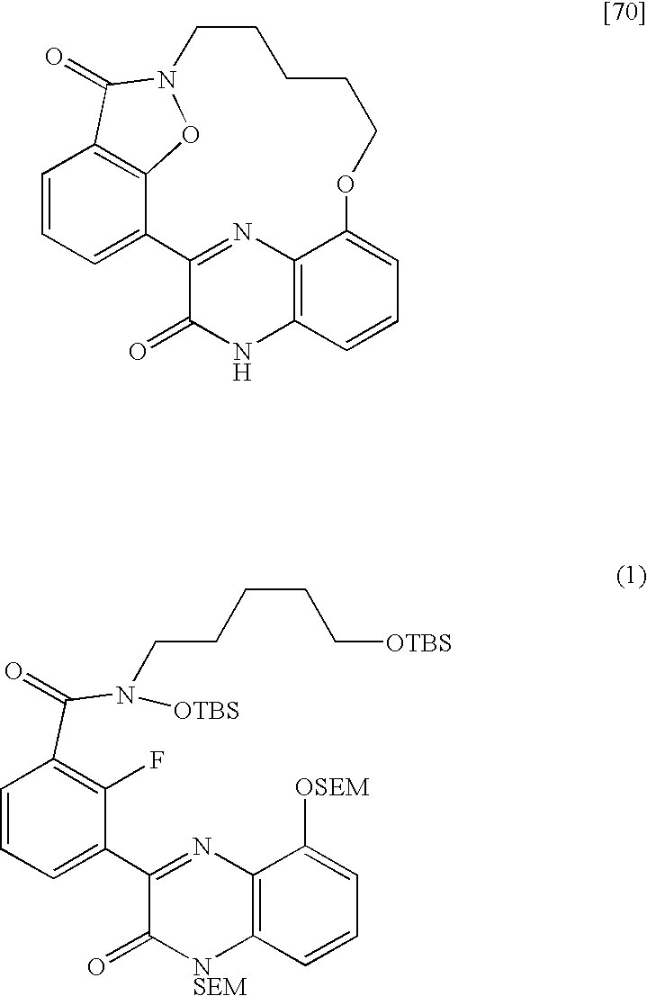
C1=CC=C2C3=C1C(=O)N(O3)CCCCCOC1=CC=CC3=C1N=C2C(=O)N3.C1=CC=C(C2=NC3=C([NSEM]C2=O)C=CC=C3[OSEM])C(F)=C1C(N(CCCCC[OTBS])[OTBS])=O
